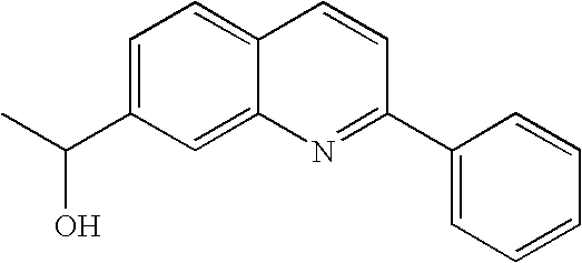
C1=C(C(C)O)C=C2C(=C1)C=CC(C1=CC=CC=C1)=N2
